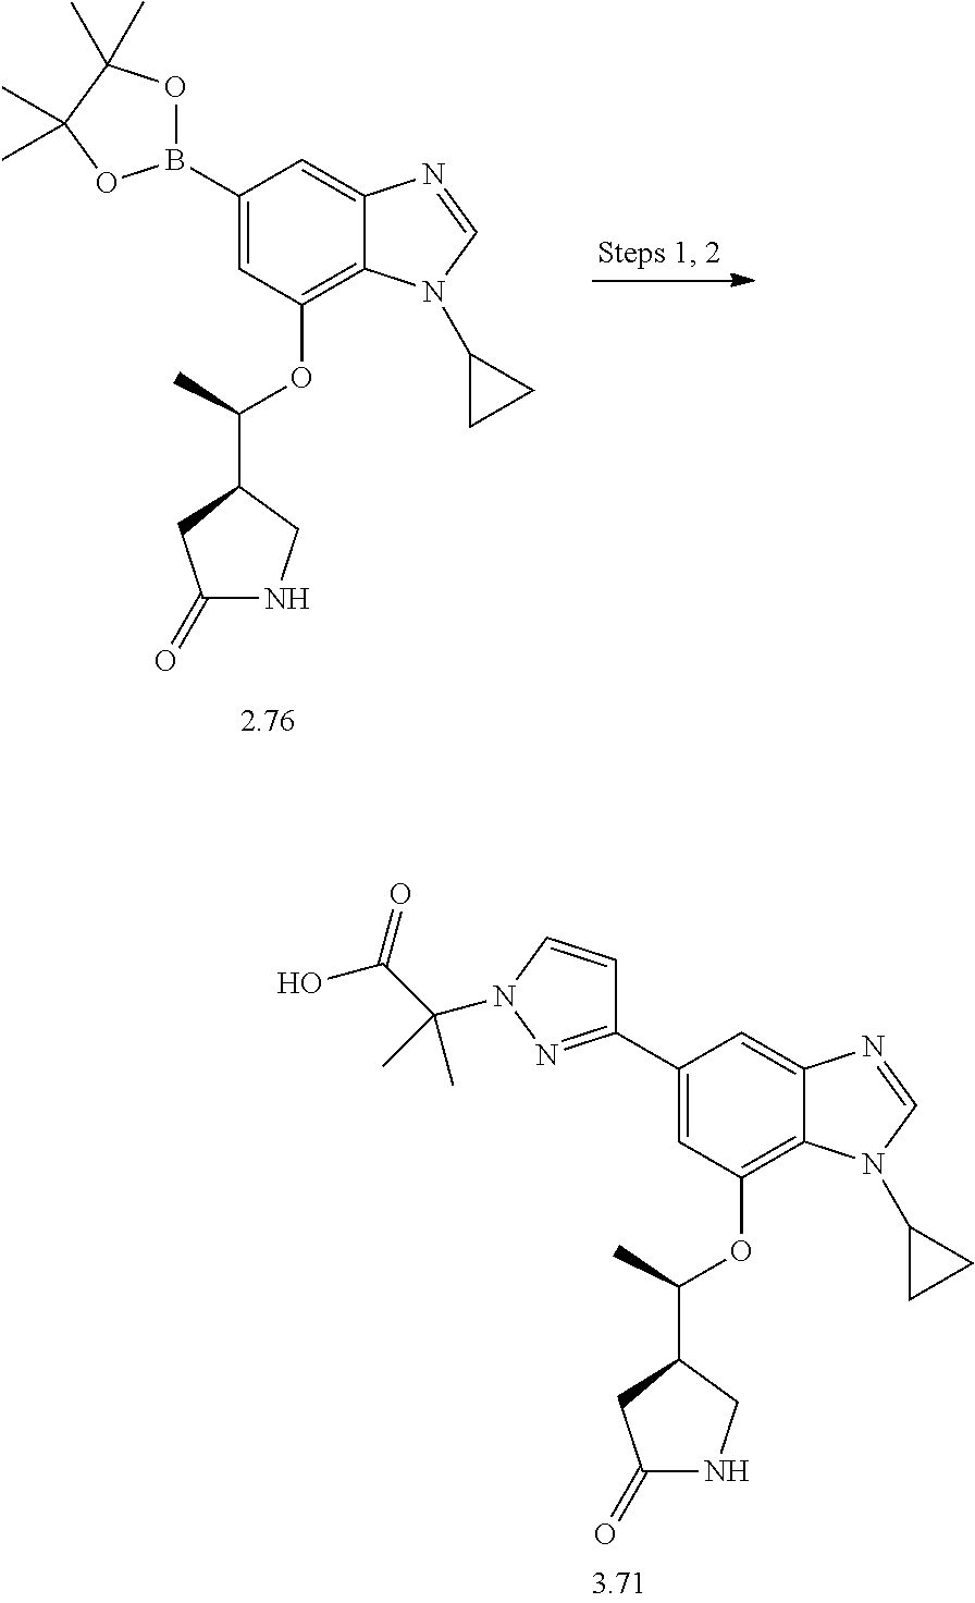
C1(C2=NN(C(C(O)=O)(C)C)C=C2)=CC(OC(C)C2CC(=O)NC2)=C2C(=C1)N=CN2C1CC1.C1(B2OC(C)(C)C(C)(C)O2)=CC(OC(C)C2CC(=O)NC2)=C2C(=C1)N=CN2C1CC1
